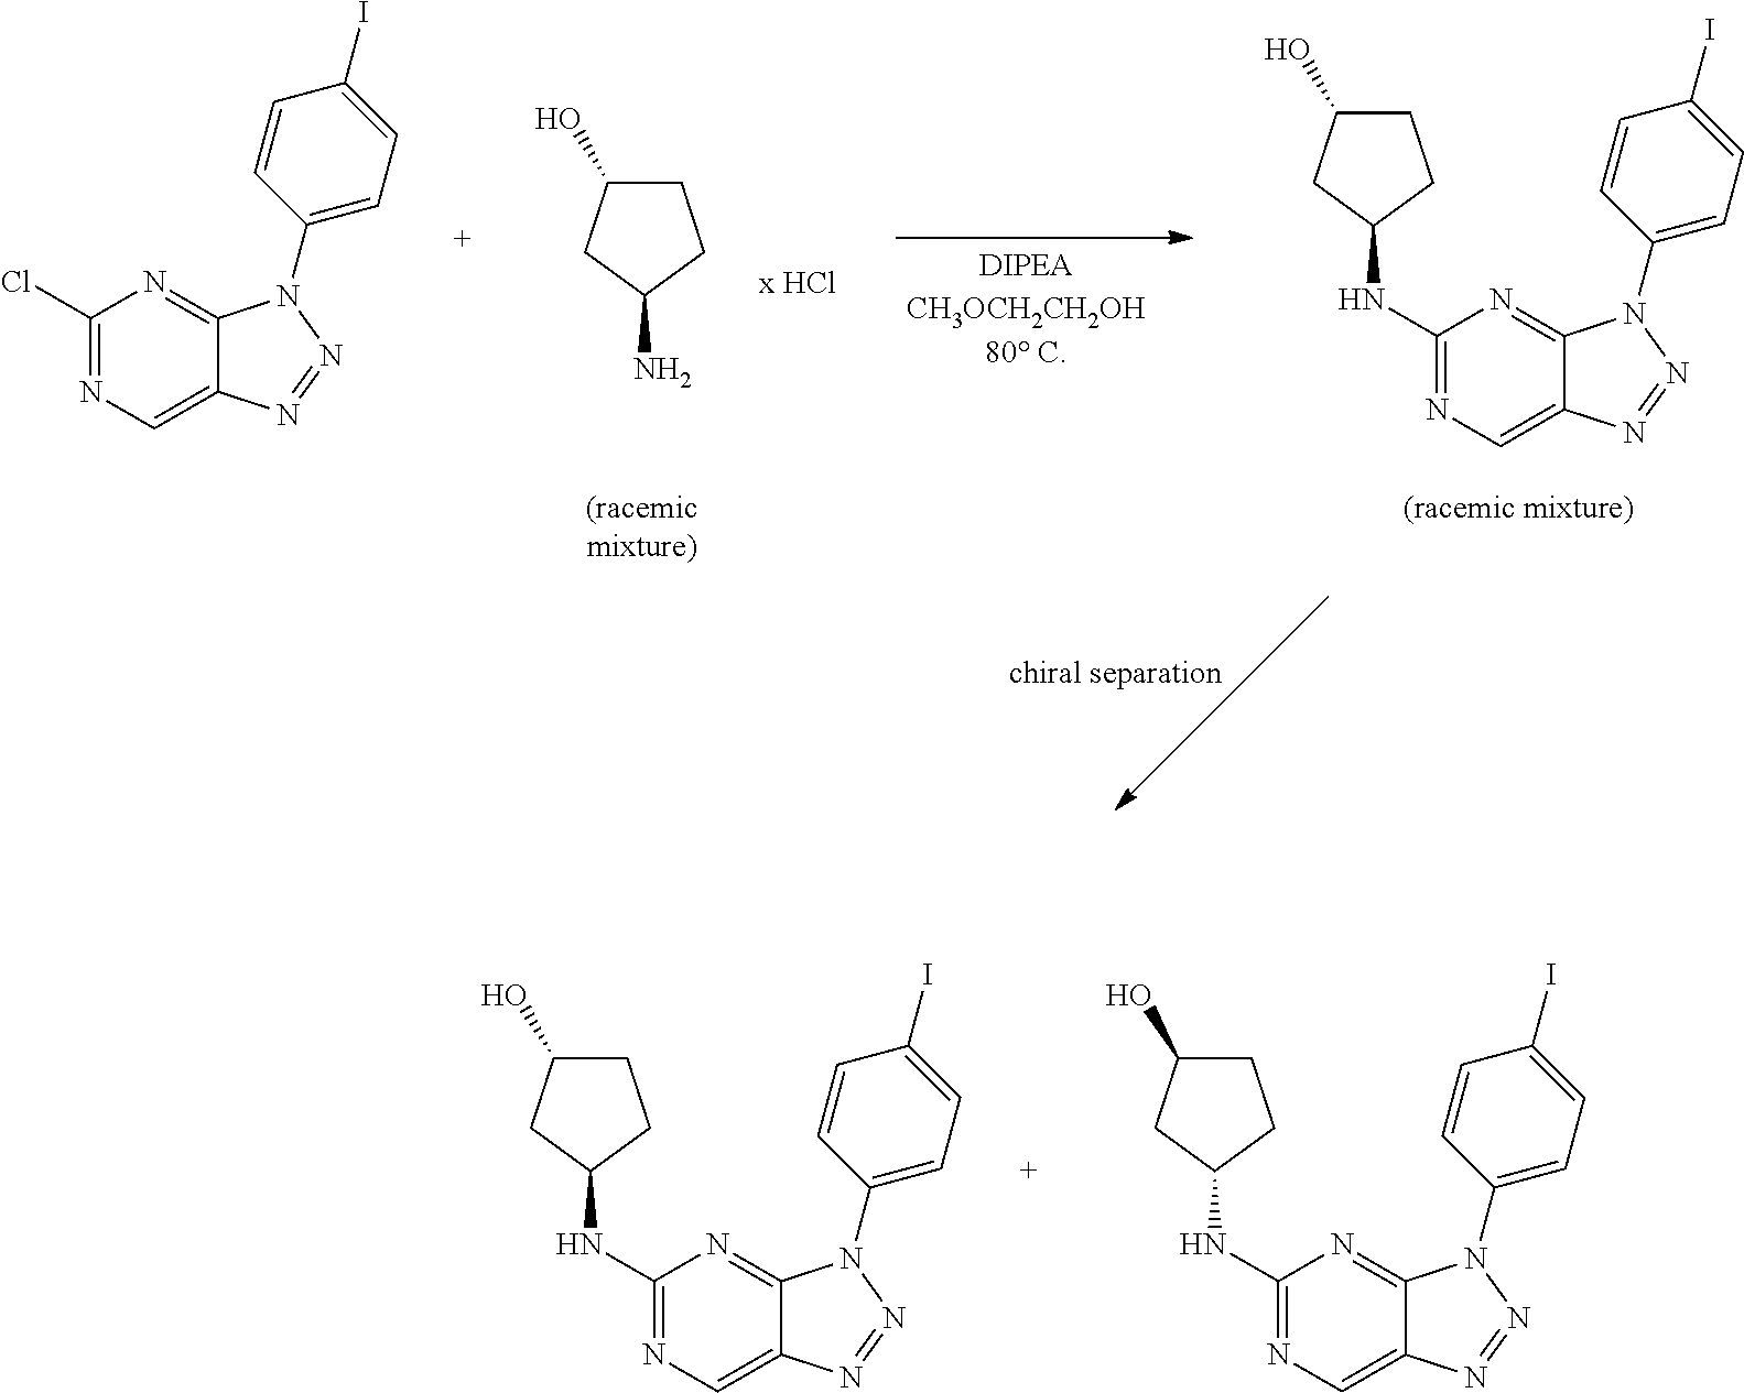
C1(Cl)=NC=C2C(=N1)N(C1=CC=C(I)C=C1)N=N2.C1(NC2CCC(O)C2)=NC=C2C(=N1)N(C1=CC=C(I)C=C1)N=N2.NC1CCC(O)C1.C1(NC2CCC(O)C2)=NC=C2C(=N1)N(C1=CC=C(I)C=C1)N=N2.C1(NC2CCC(O)C2)=NC=C2C(=N1)N(C1=CC=C(I)C=C1)N=N2
